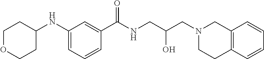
C1(NC2CCOCC2)=CC=CC(C(NCC(CN2CCC3=C(C2)C=CC=C3)O)=O)=C1
